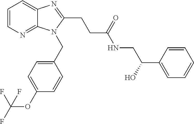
C1=CN=C2C(=C1)N=C(CCC(NCC(O)C1=CC=CC=C1)=O)N2CC1=CC=C(OC(F)(F)F)C=C1
